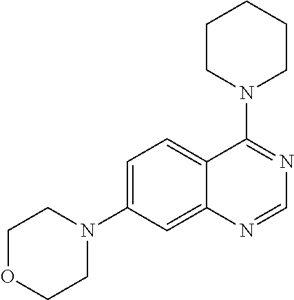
C1OCCN(C2=CC=C3C(=C2)N=CN=C3N2CCCCC2)C1
